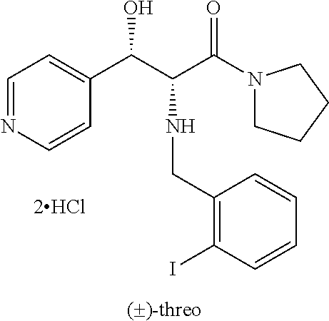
C1=NC=CC(C(C(C(N2CCCC2)=O)NCC2=C(I)C=CC=C2)O)=C1.[2HCl]
